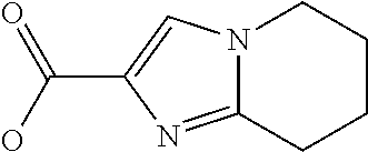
N12C(=NC(C(O)=O)=C1)CCCC2
